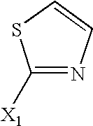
C1([X1])=NC=CS1
